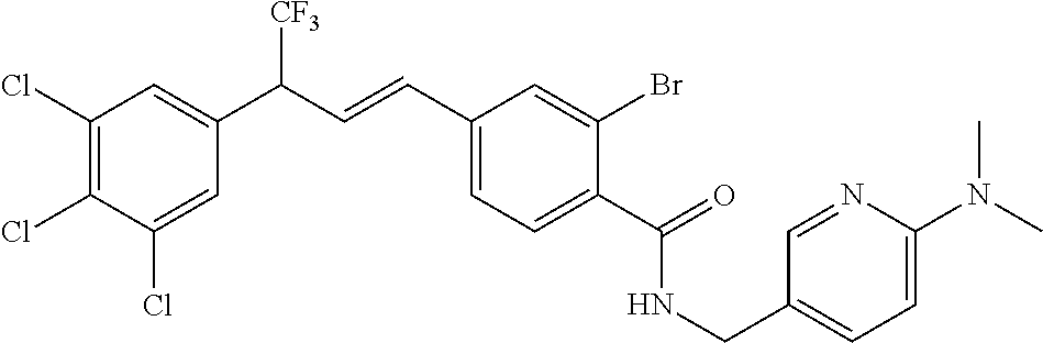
C1(C(=O)NCC2=CC=C(N(C)C)N=C2)=CC=C(C=CC([CF3])C2=CC(Cl)=C(Cl)C(Cl)=C2)C=C1Br
